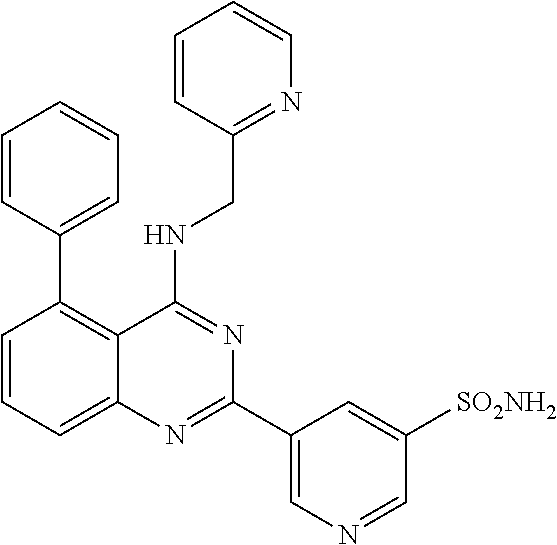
C1=C(C2=NC3=CC=CC(C4=CC=CC=C4)=C3C(NCC3=NC=CC=C3)=N2)C=C([SO2NH2])C=N1
